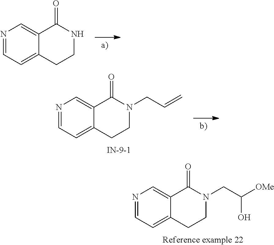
N1=CC=C2C(=C1)C(=O)N(CC([OMe])O)CC2.N1=CC=C2C(=C1)C(=O)NCC2.N1=CC=C2C(=C1)C(=O)N(CC=C)CC2
